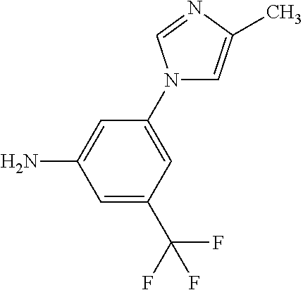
C1=C(C)N=CN1C1=CC(C(F)(F)F)=CC(N)=C1
